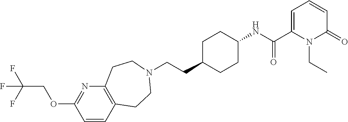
C(CC1CCC(NC(C2=CC=CC(=O)N2CC)=O)CC1)N1CCC2=C(N=C(OCC(F)(F)F)C=C2)CC1
